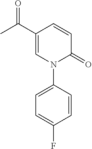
C1=CC(C(=O)C)=CN(C2=CC=C(F)C=C2)C1=O
